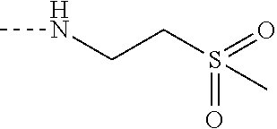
N(C)CCS(C)(=O)=O
